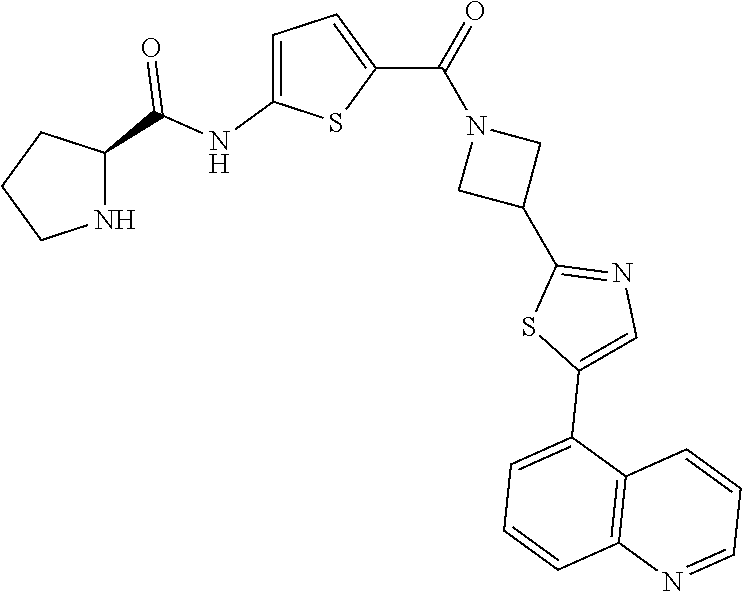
C1CNC(C(NC2=CC=C(C(=O)N3CC(C4=NC=C(C5=CC=CC6=C5C=CC=N6)S4)C3)S2)=O)C1
